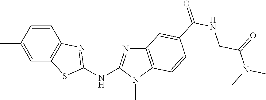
C1(C)=CC2=C(C=C1)N=C(NC1=NC3=C(N1C)C=CC(C(NCC(N(C)C)=O)=O)=C3)S2
